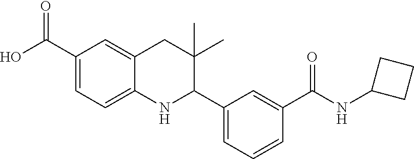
C1(C(O)=O)=CC=C2C(=C1)CC(C)(C)C(C1=CC=CC(C(NC3CCC3)=O)=C1)N2
